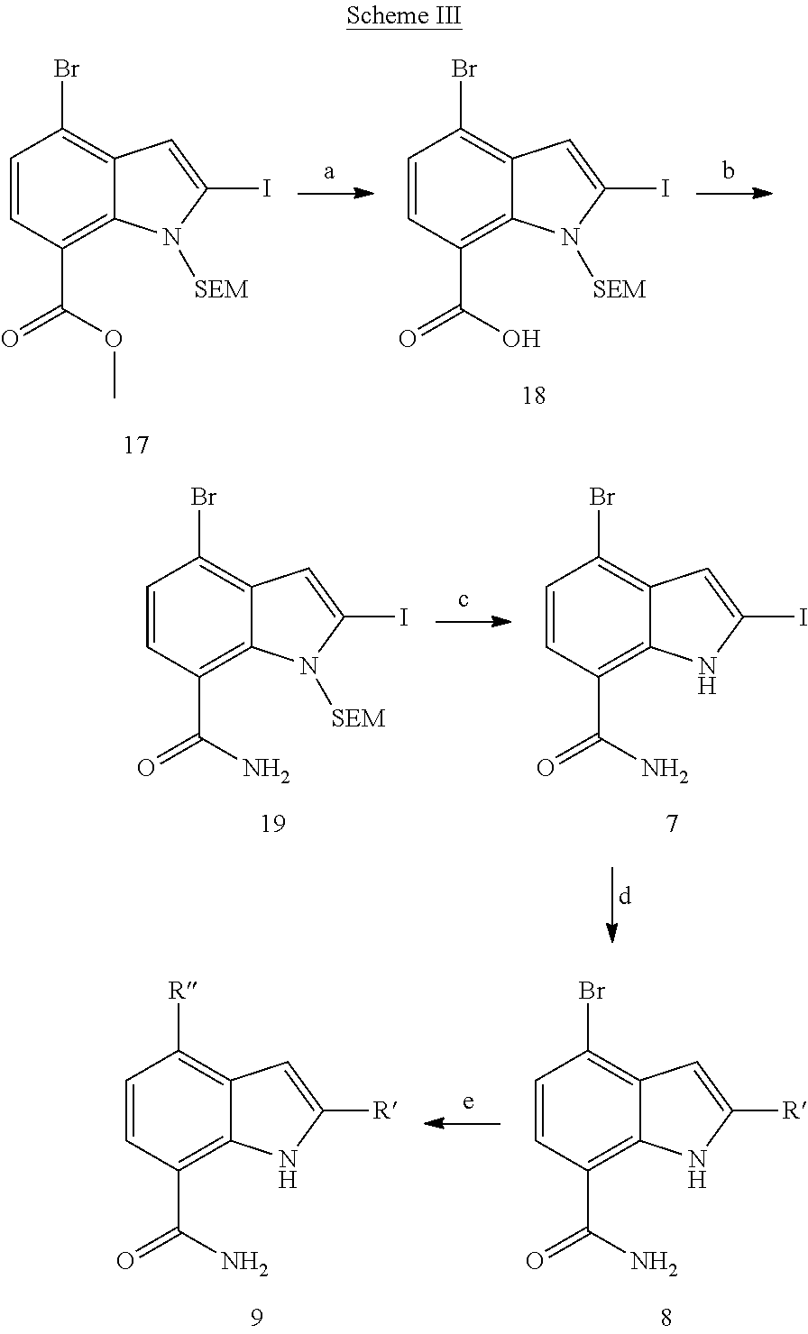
C1=CC(C(OC)=O)=C2C(=C1Br)C=C(I)N2[SEM].C1=CC(C(O)=O)=C2C(=C1Br)C=C(I)N2[SEM].C1=CC(C(N)=O)=C2C(=C1Br)C=C(I)N2[SEM].C1=CC(C(N)=O)=C2C(=C1Br)C=C(I)N2.C1=CC(C(N)=O)=C2C(=C1[R])C=C([R])N2.C1=CC(C(N)=O)=C2C(=C1Br)C=C([R])N2
